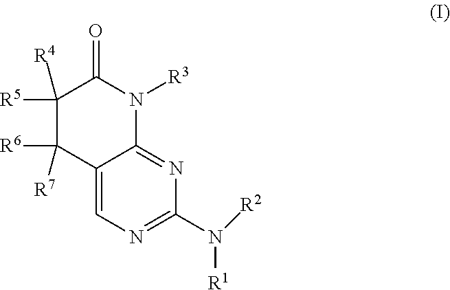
C12=CN=C(N([R1])[R2])N=C1N([R3])C(=O)C([R5])([R4])C2([R6])[R7]
